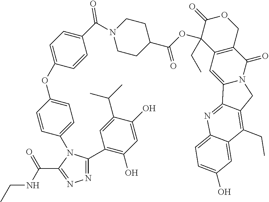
N1=C(C2=C(O)C=C(O)C(C(C)C)=C2)N(C2=CC=C(OC3=CC=C(C(N4CCC(C(OC5(CC)C6=C(COC5=O)C(=O)N5C(=C6)C6=NC7=CC=C(O)C=C7C(CC)=C6C5)=O)CC4)=O)C=C3)C=C2)C(C(NCC)=O)=N1
